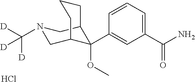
C1(C(N)=O)=CC=CC(C2(OC)C3CN(C([D])([D])[D])CC2CCC3)=C1.Cl
